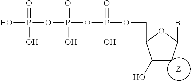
C1(O)CC(B)OC1COP(OP(OP(O)(O)=O)(O)=O)(O)=O
